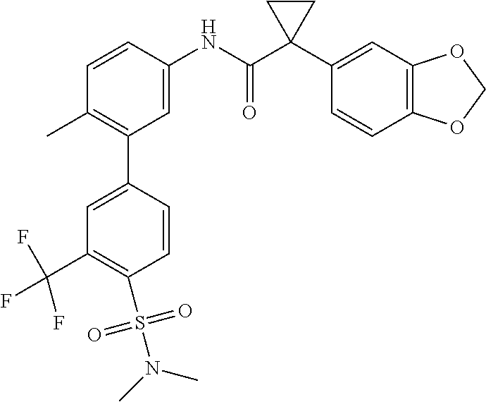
C1(C)=C(C2=CC(C(F)(F)F)=C(S(=O)(=O)N(C)C)C=C2)C=C(NC(C2(C3=CC4=C(C=C3)OCO4)CC2)=O)C=C1
